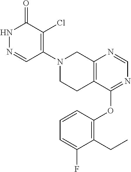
C1=NC2=C(C(OC3=C(CC)C(F)=CC=C3)=N1)CCN(C1=C(Cl)C(=O)NN=C1)C2
